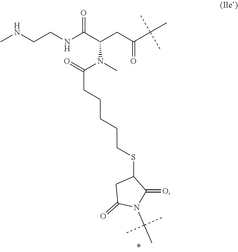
N(C)(C(=O)CCCCCSC1CC(=O)N(C(C)(C)C)C1=O)C(CC(=O)C(C)(C)C)C(NCCNC)=O
